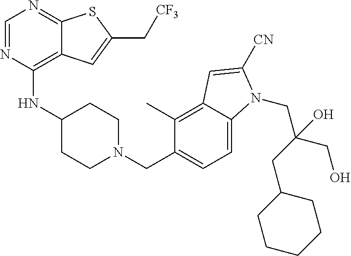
C1=NC(NC2CCN(CC3=CC=C4C(=C3C)C=C([CN])N4CC(CO)(O)CC3CCCCC3)CC2)=C2C(=N1)SC(C[CF3])=C2
